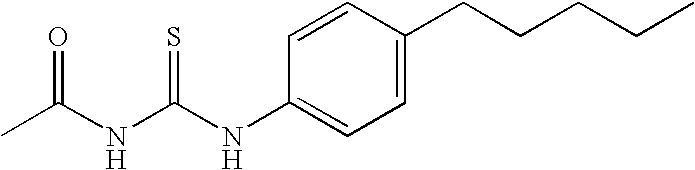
CC(NC(NC1=CC=C(CCCCC)C=C1)=S)=O
